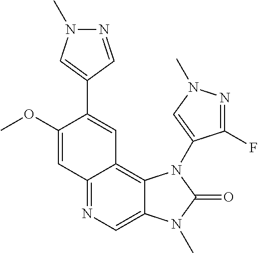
C1(OC)=CC2=NC=C3C(=C2C=C1C1=CN(C)N=C1)N(C1=CN(C)N=C1F)C(=O)N3C
